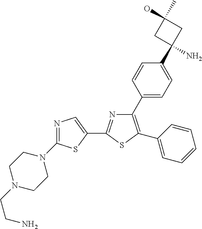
C1(C2=C(C3=CC=CC=C3)SC(C3=CN=C(N4CCN(CCN)CC4)S3)=N2)=CC=C(C2(N)CC(C)(O)C2)C=C1
